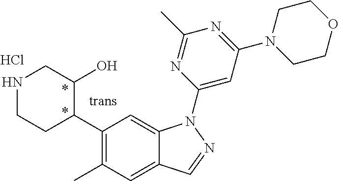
C1(C2C(O)CNCC2)=C(C)C=C2C(=C1)N(C1=CC(N3CCOCC3)=NC(C)=N1)N=C2.Cl
